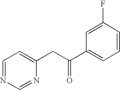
C1=NC=NC(CC(=O)C2=CC=CC(F)=C2)=C1
